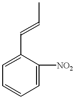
C1(C=CC)=CC=CC=C1[NO2]
